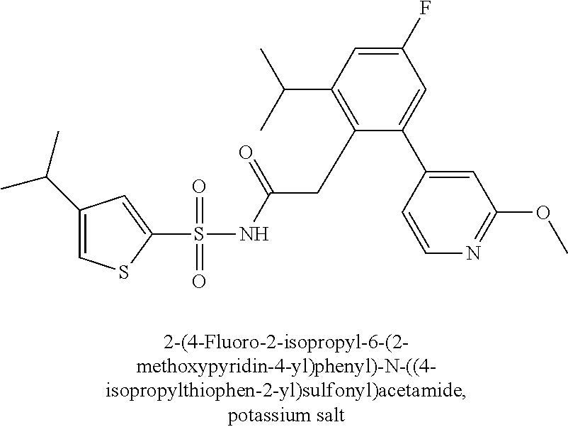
S(=O)(=O)(NC(CC1=C(C(C)C)C=C(F)C=C1C1=CC(OC)=NC=C1)=O)C1=CC(C(C)C)=CS1
